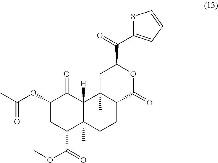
C1(OC(C)=O)CC(C(=O)OC)C2(C)C([H])(C1=O)C1(C)C(CC2)C(=O)OC(C(C2=CC=CS2)=O)C1
